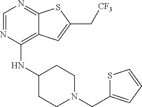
C1=NC(NC2CCN(CC3=CC=CS3)CC2)=C2C(=N1)SC(C[CF3])=C2
